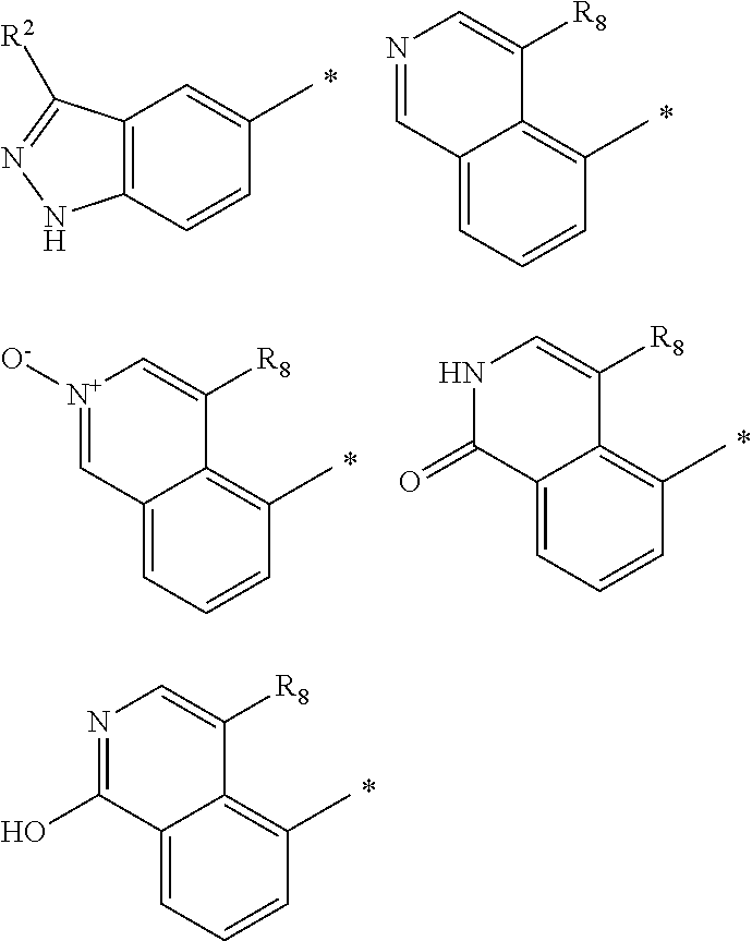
C12=C(C=CC(C)=C1)NN=C2[R2].C12=CC=CC(C)=C1C([R8])=CN=C2.C12=CC=CC(C)=C1C([R8])=C[N+]([O-])=C2.C12=CC=CC(C)=C1C([R8])=CNC2=O.C12=CC=CC(C)=C1C([R8])=CN=C2O
